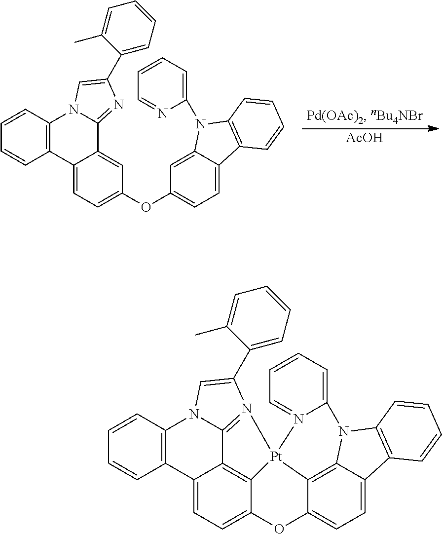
C1=CC2=C(C=C1)N1C(=NC(C3=CC=CC=C3C)=C1)C1=CC(OC3=CC=C4C(=C3)N(C3=CC=CC=N3)C3=C4C=CC=C3)=CC=C21.[AcOH].C1=CC2=C(C=C1)N1C3=N(C(C4=CC=CC=C4C)=C1)[Pt]14C5=C3C2=CC=C5OC2=CC=C3C(=C21)N(C1=C3C=CC=C1)C1=CC=CC=N14
